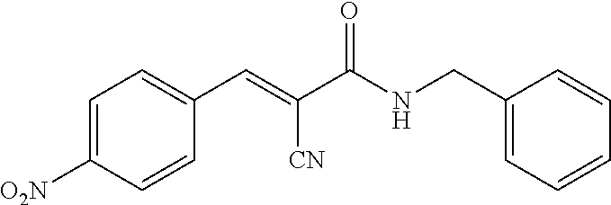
C1=C([NO2])C=CC(C=C(C(NCC2=CC=CC=C2)=O)[CN])=C1
